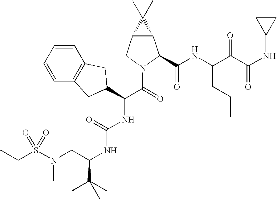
C1=CC=CC2=C1CC(C(C(=O)N1CC3C(C1C(NC(C(C(NC1CC1)=O)=O)CCC)=O)C3(C)C)NC(NC(C(C)(C)C)CN(S(CC)(=O)=O)C)=O)C2
